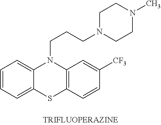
C1=CC=C2C(=C1)N(CCCN1CCN(C)CC1)C1=C(S2)C=CC([CF3])=C1
